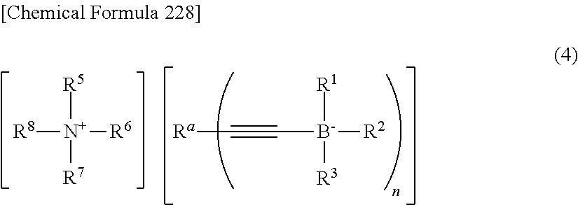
[R8][N+]([R5])([R7])[R6].[Ra]C#C[B-]([R1])([R3])[R2]
